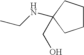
C1CCC(CO)(NCC)C1
